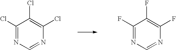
C1(Cl)=NC=NC(Cl)=C1Cl.C1(F)=NC=NC(F)=C1F
